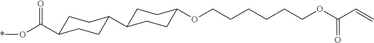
C1C(C(O*)=O)CCC(C2CCC(OCCCCCCOC(C=C)=O)CC2)C1
